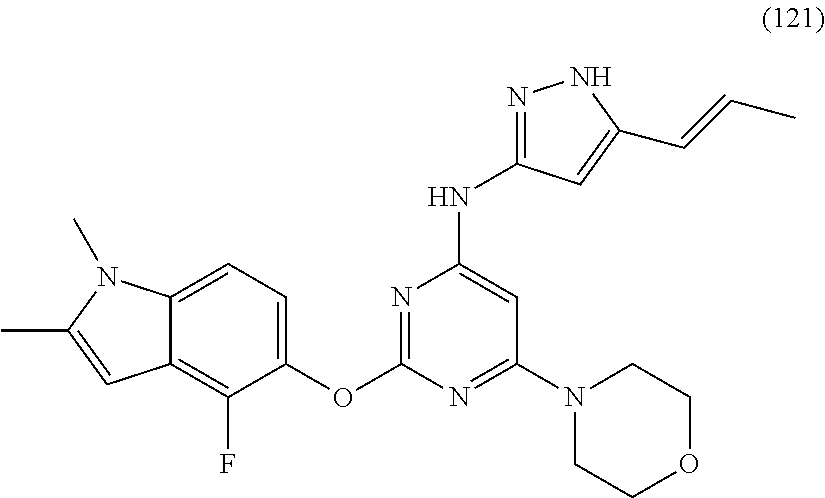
C12=C(F)C(OC3=NC(NC4=NNC(C=CC)=C4)=CC(N4CCOCC4)=N3)=CC=C1N(C)C(C)=C2
